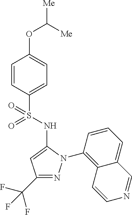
C1(OC([Me])[Me])=CC=C(S(=O)(=O)NC2=CC(C(F)(F)F)=NN2C2=C3C(=CC=C2)C=NC=C3)C=C1
